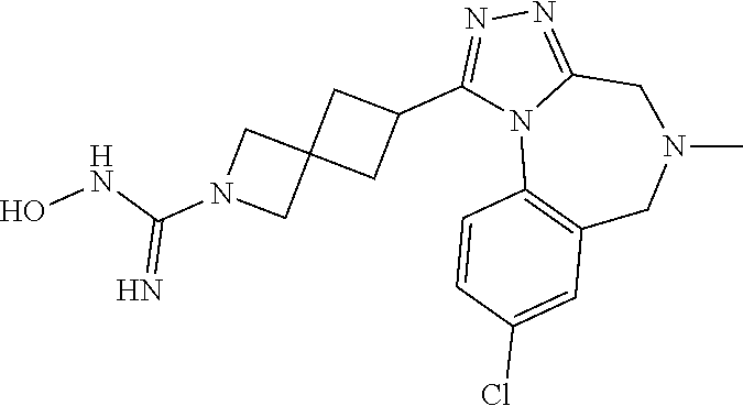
C1(C2CC3(C2)CN(C(NO)=N)C3)=NN=C2N1C1=C(CN(C)C2)C=C(Cl)C=C1
